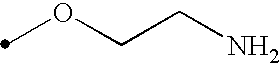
C(N)COC
